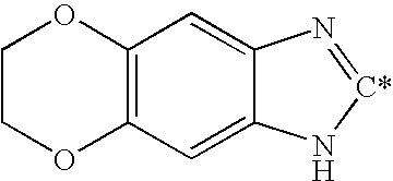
C12=C(C=C3C(=C1)N=[C*]N3)OCCO2
